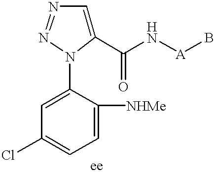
C1([NHMe])=CC=C(Cl)C=C1N1N=NC=C1C(=O)N[A]B
